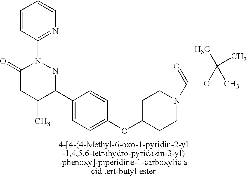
C1(=O)CC(C)C(C2=CC=C(OC3CCN(C(=O)OC(C)(C)C)CC3)C=C2)=NN1C1=NC=CC=C1
